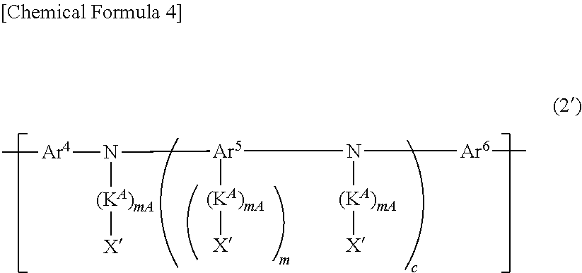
[(KA)mA]([X])N([Ar5]([(KA)mA][X])N([(KA)mA][X])[Ar6]C)[Ar4]C
